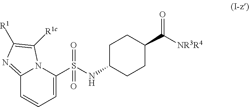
C12=NC([R1])=C([R1c])N1C(S(NC1CCC(C(=O)[NR3R4])CC1)(=O)=O)=CC=C2
